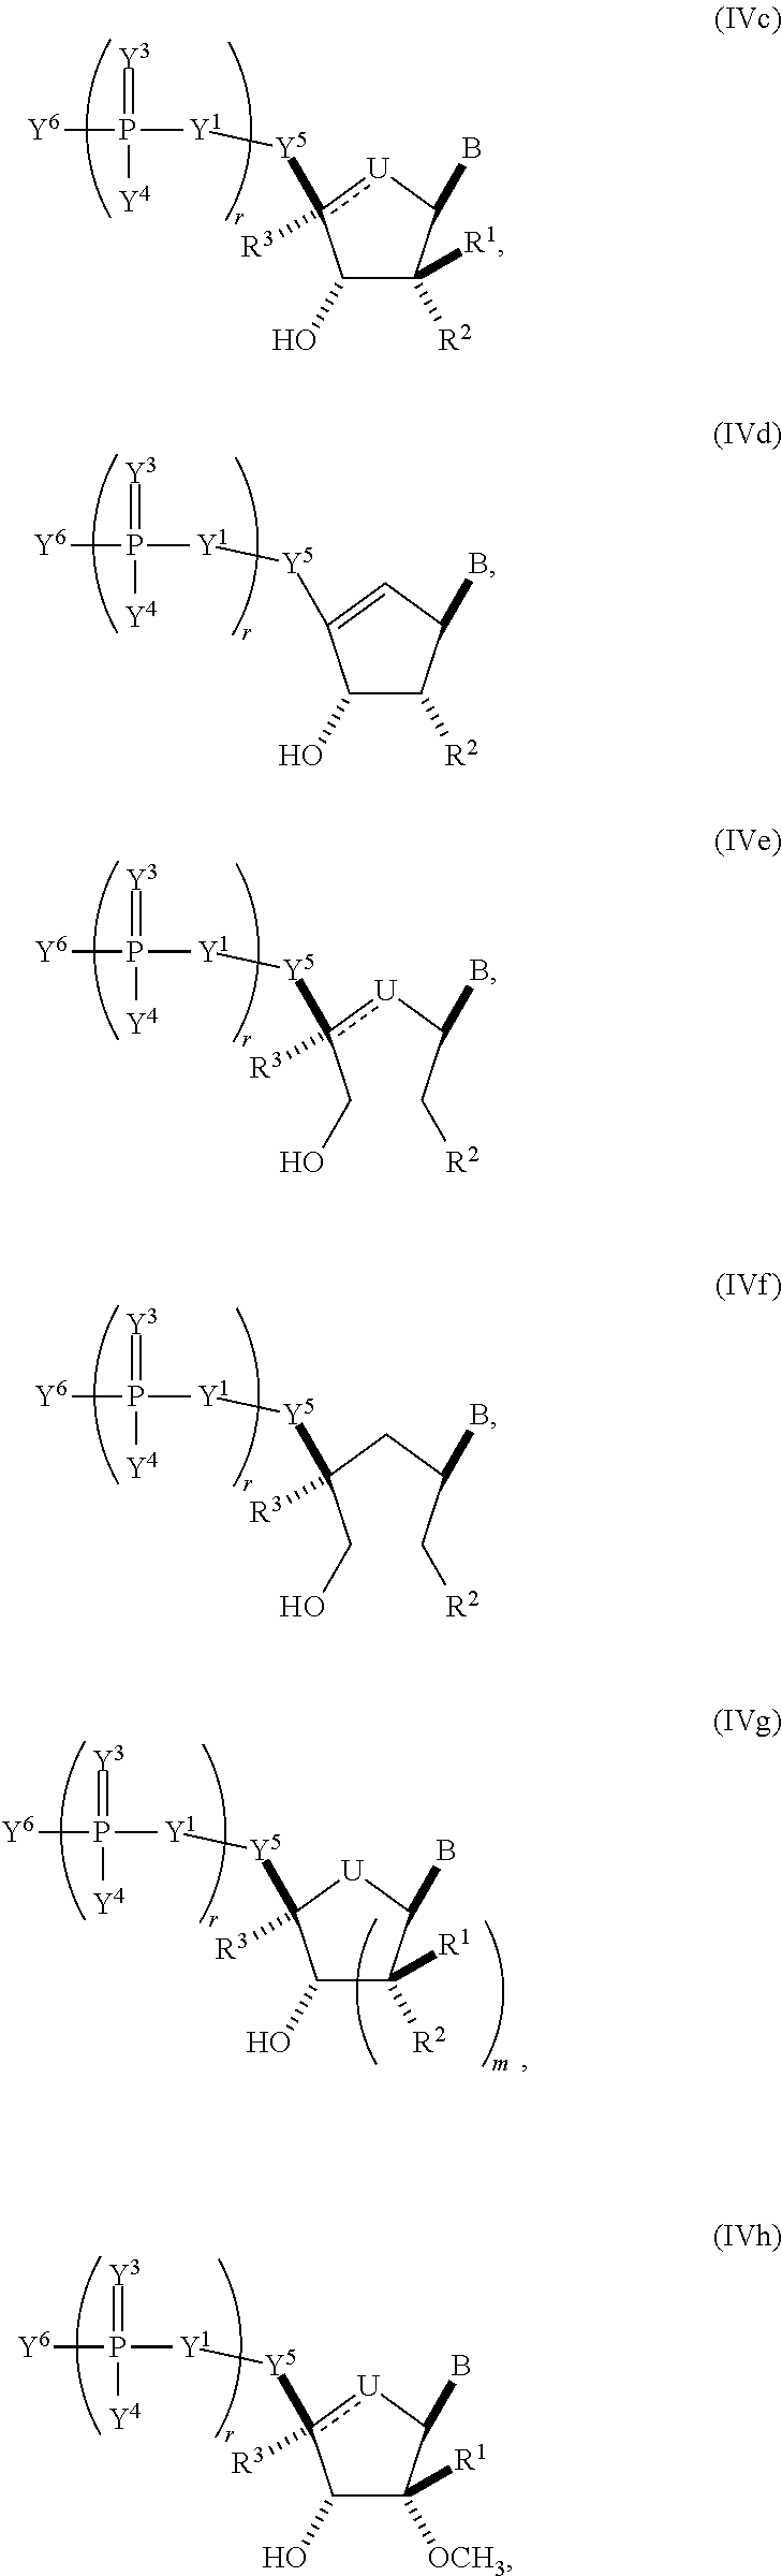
[Y6]P(=[Y3])([Y4])[Y1][Y5]c1([R3])[U]C(B)C([R2])([R1])C1O.[Y6]P(=[Y3])([Y4])[Y1][Y5]C1=CC(B)C([R2])C1O.[Y6]P(=[Y3])([Y4])[Y1][Y5]c(CO)([U]C(C[R2])B)[R3].[Y6]P(=[Y3])([Y4])[Y1][Y5]C(CO)(CC(C[R2])B)[R3].[Y6]P(=[Y3])([Y4])[Y1][Y5]c1([R3])[U]C(B)C([OCH3])([R1])C1O.[Y6]P(=[Y3])([Y4])[Y1][Y5]C1([R3])C(O)C([R2])([R1])C(B)[U]1
